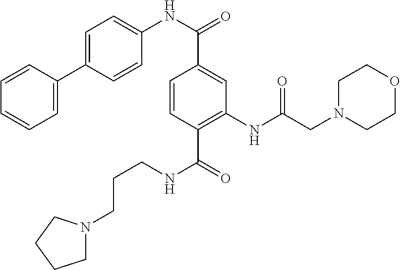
C1=CC(C2=CC=C(NC(=O)C3=CC(NC(=O)CN4CCOCC4)=C(C(=O)NCCCN4CCCC4)C=C3)C=C2)=CC=C1
